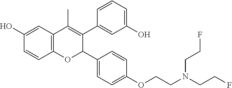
C12=C(C=C(O)C=C1)C(C)=C(C1=CC(O)=CC=C1)C(C1=CC=C(OCCN(CCF)CCF)C=C1)O2
